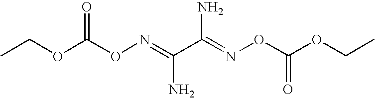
CCOC(ON=C(C(=NOC(OCC)=O)N)N)=O
